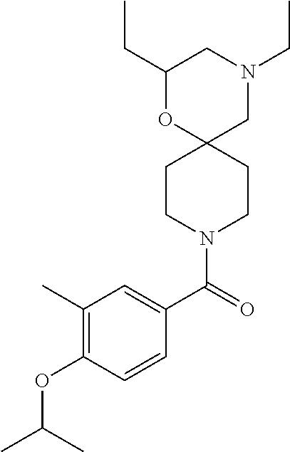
N1(CC)CC2(OC(CC)C1)CCN(C(C1=CC(C)=C(OC(C)C)C=C1)=O)CC2
